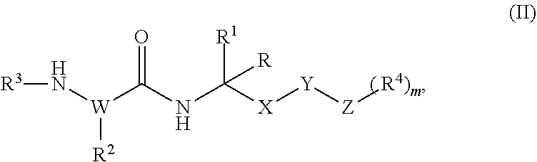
[R3]N[W](C(NC([R])([R1])[X][Y][Z][R4)m])=O)[R2]
